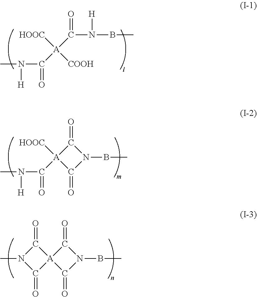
CN([H])C(=O)[A](C(=O)N([H])BC)([COOH])[HOOC].CN([H])C(=O)[A]1([HOOC])C(=O)N(BC)C1=O.C1(=O)[A]2(C(=O)N(BC)C2=O)C(=O)N1C
